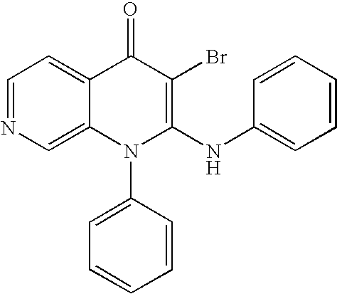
C1=NC=C2C(=C1)C(=O)C(Br)=C(NC1=CC=CC=C1)N2C1=CC=CC=C1
